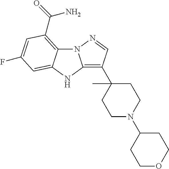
N12C3=C(C(N)=O)C=C(F)C=C3NC1=C(C1(C)CCN(C3CCOCC3)CC1)C=N2
